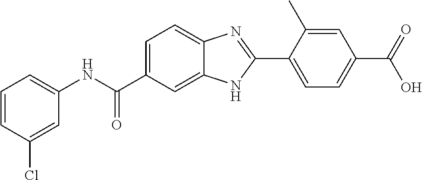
C1(NC(C2=CC=C3C(=C2)NC(C2=CC=C(C(=O)O)C=C2C)=N3)=O)=CC=CC(Cl)=C1
